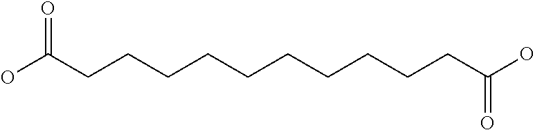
C(CCCCCCCCCC(O)=O)C(O)=O
